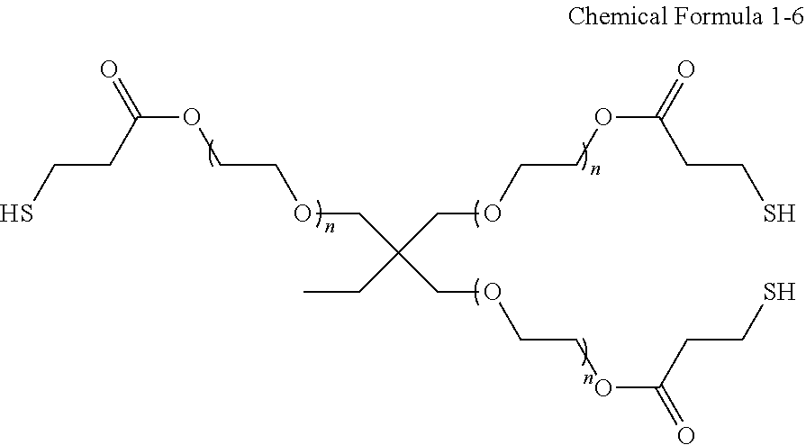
SCCC(OCCOCC(COCCOC(=O)CCS)(CC)COCCOC(=O)CCS)=O
